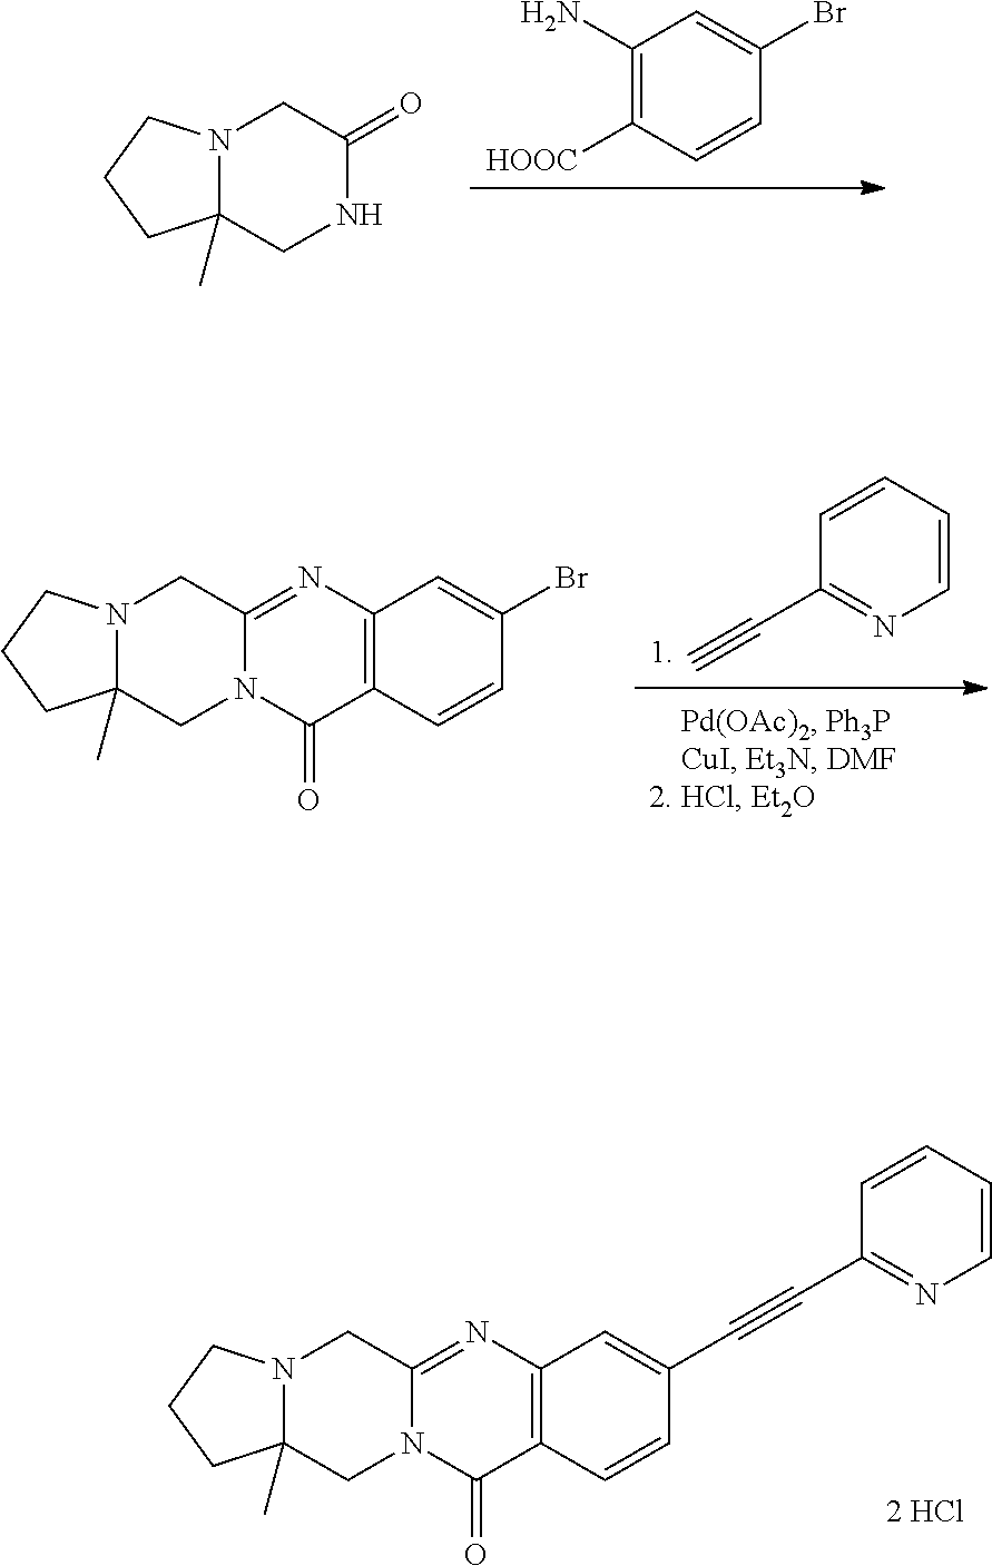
C1([HOOC])=C(N)C=C(Br)C=C1.O=C1CN2C(C)(CN1)CCC2.C1(C#C)=NC=CC=C1.C12=C(N=C3CN4C(C)(CN3C1=O)CCC4)C=C(Br)C=C2.C12=C(N=C3CN4C(C)(CN3C1=O)CCC4)C=C(C#CC1=NC=CC=C1)C=C2
